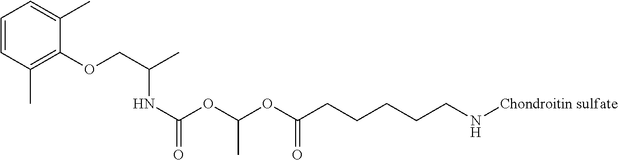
N([Chondroitin sulfate])CCCCCC(OC(OC(NC(COC1=C(C)C=CC=C1C)C)=O)C)=O
